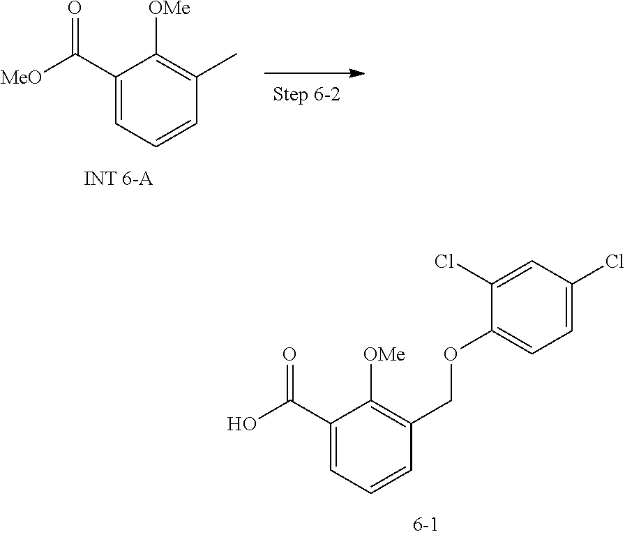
C1(C(O)=O)=CC=CC(COC2=CC=C(Cl)C=C2Cl)=C1[OMe].C1(C([MeO])=O)=CC=CC(C)=C1[OMe]
